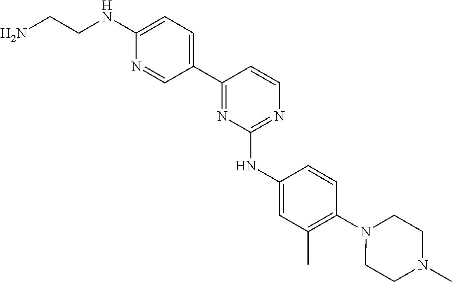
C1=C(NCCN)N=CC(C2=NC(NC3=CC(C)=C(N4CCN(C)CC4)C=C3)=NC=C2)=C1
